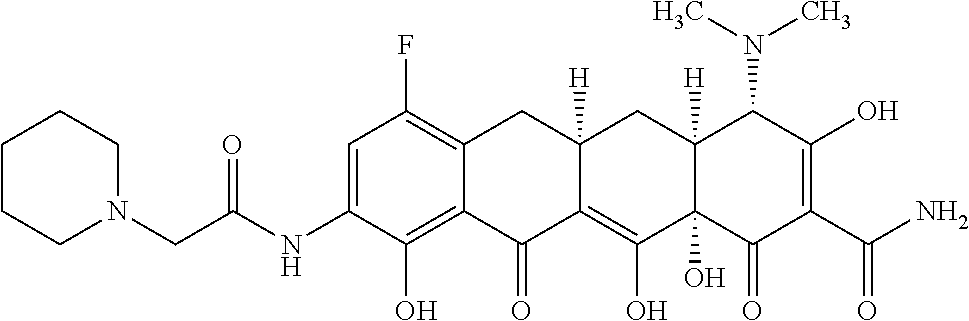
C1=C(NC(CN2CCCCC2)=O)C(O)=C2C(=C1F)CC1([H])C(=C(O)C3(O)C([H])(C1)C(N(C)C)C(O)=C(C(N)=O)C3=O)C2=O
